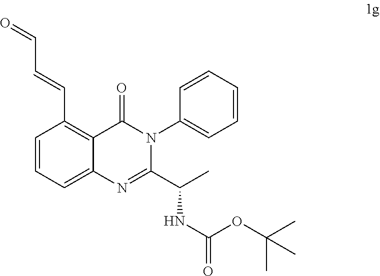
C1=CC=C2C(=C1C=CC=O)C(=O)N(C1=CC=CC=C1)C(C(C)NC(OC(C)(C)C)=O)=N2
